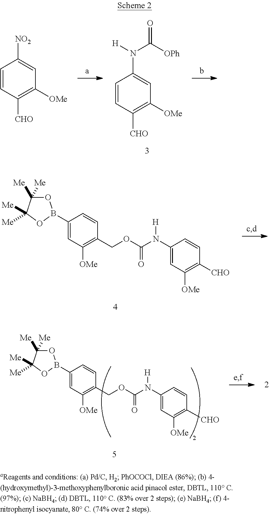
C1=CC([CHO])=C([OMe])C=C1[NO2].C1=CC([CHO])=C([OMe])C=C1N([H])C([OPh])=O.C1(B2OC([Me])([Me])C([Me])([Me])O2)=CC([OMe])=C(COC(=O)N([H])C2=CC([OMe])=C([CHO])C=C2)C=C1.C1(B2OC([Me])([Me])C([Me])([Me])O2)=CC([OMe])=C(COC(=O)N([H])C2=CC([OMe])=C([CHO])C=C2)C=C1
